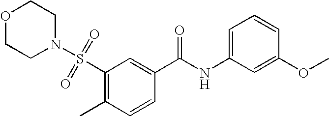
C1=C(NC(C2=CC(S(=O)(=O)N3CCOCC3)=C(C)C=C2)=O)C=C(OC)C=C1
